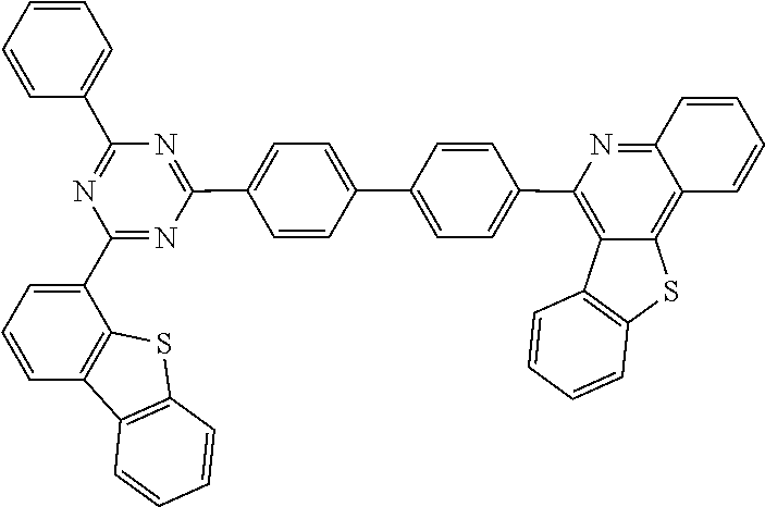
N1=C(C2=CC=CC=C2)N=C(C2=CC=C(C3=CC=C(C4=C5C(=C6C(=N4)C=CC=C6)SC4=C5C=CC=C4)C=C3)C=C2)N=C1C1=CC=CC2=C1SC1=C2C=CC=C1
